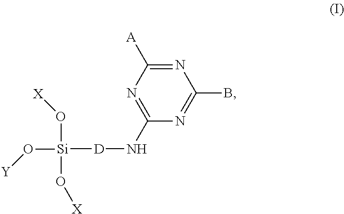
N1=C([A])N=C(N[D][Si](O[X])(O[X])O[Y])N=C1B
